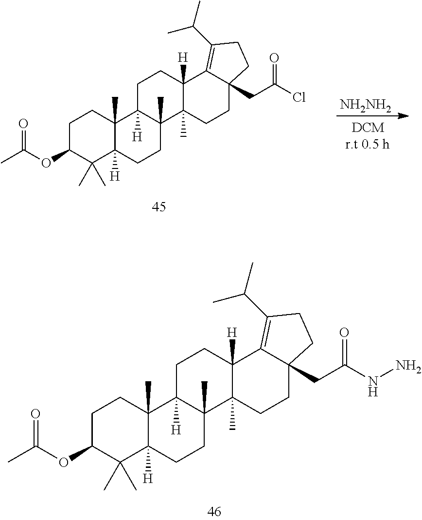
C1C(OC(C)=O)C(C)(C)C2([H])C(C)(C1)C1([H])C(C)(CC2)C2(C)C([H])(CC1)C1=C(C(C)C)CCC1(CC(Cl)=O)CC2.[NH2NH2].C1C(OC(C)=O)C(C)(C)C2([H])C(C)(C1)C1([H])C(C)(CC2)C2(C)C([H])(CC1)C1=C(C(C)C)CCC1(CC(NN)=O)CC2
